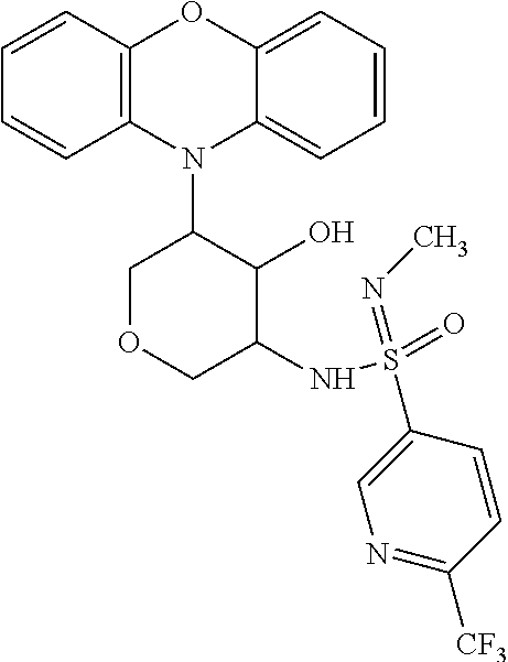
N1(C2COCC(NS(=O)(=NC)C3=CN=C([CF3])C=C3)C2O)C2=C(C=CC=C2)OC2=CC=CC=C12
